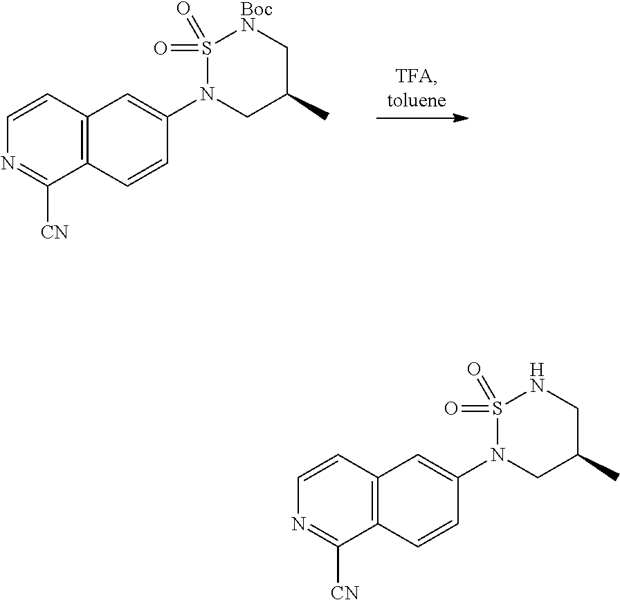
C1=CN=C([CN])C2=C1C=C(N1S(=O)(=O)[BocN]CC(C)C1)C=C2.C1=CN=C([CN])C2=C1C=C(N1S(=O)(=O)NCC(C)C1)C=C2
